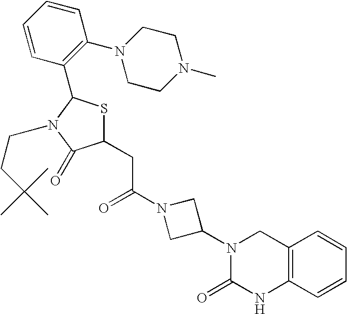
C12=C(C=CC=C1)NC(=O)N(C1CN(C(=O)CC3SC(C4=C(N5CCN(C)CC5)C=CC=C4)N(CCC(C)(C)C)C3=O)C1)C2
